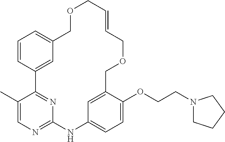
C1=CC2=CC(=C1)COCC=CCOCC1=CC(=CC=C1OCCN1CCCC1)NC1=NC=C(C)C2=N1
